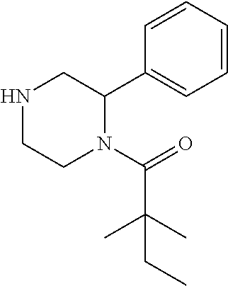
C1=CC=CC(C2CNCCN2C(=O)C(C)(C)CC)=C1
